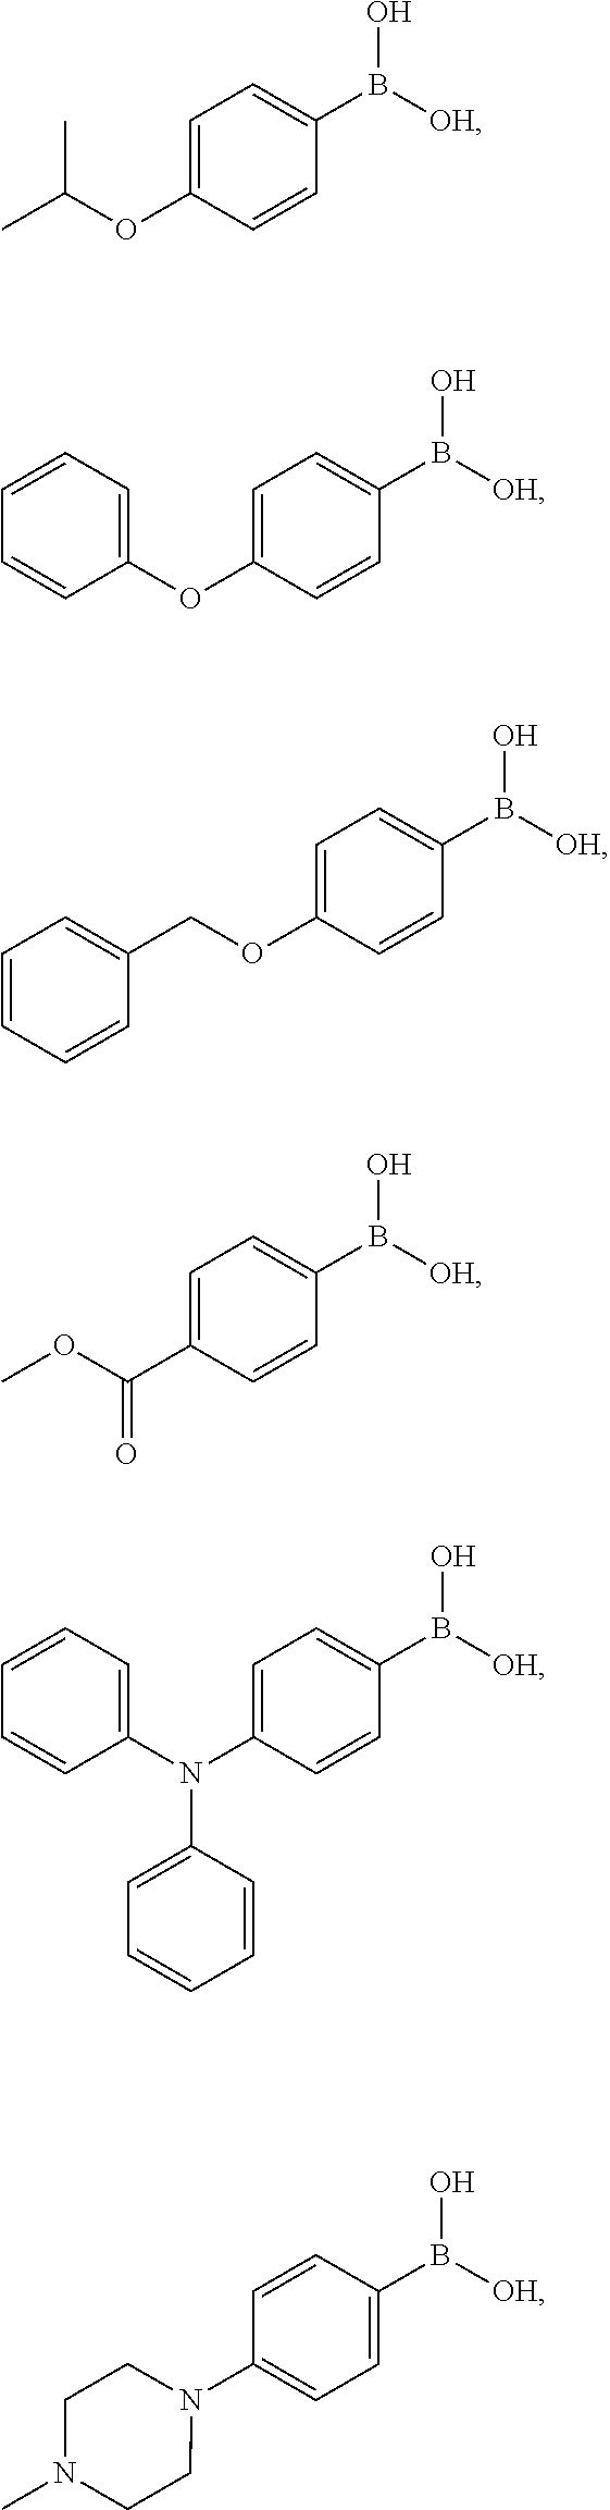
C1=C(OC(C)C)C=CC(B([OH])O)=C1.C1=C(OC2=CC=CC=C2)C=CC(B([OH])O)=C1.C1=C(OCC2=CC=CC=C2)C=CC(B([OH])O)=C1.C1=C(C(OC)=O)C=CC(B([OH])O)=C1.C1=C(N(C2=CC=CC=C2)C2=CC=CC=C2)C=CC(B([OH])O)=C1.C1=CC(B([OH])O)=CC=C1N1CCN(C)CC1
